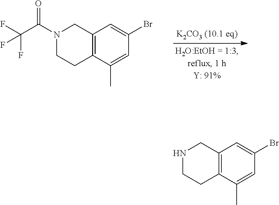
C1(C)=CC(Br)=CC2=C1CCN(C(C(F)(F)F)=O)C2.C12=C(CNCC1)C=C(Br)C=C2C
